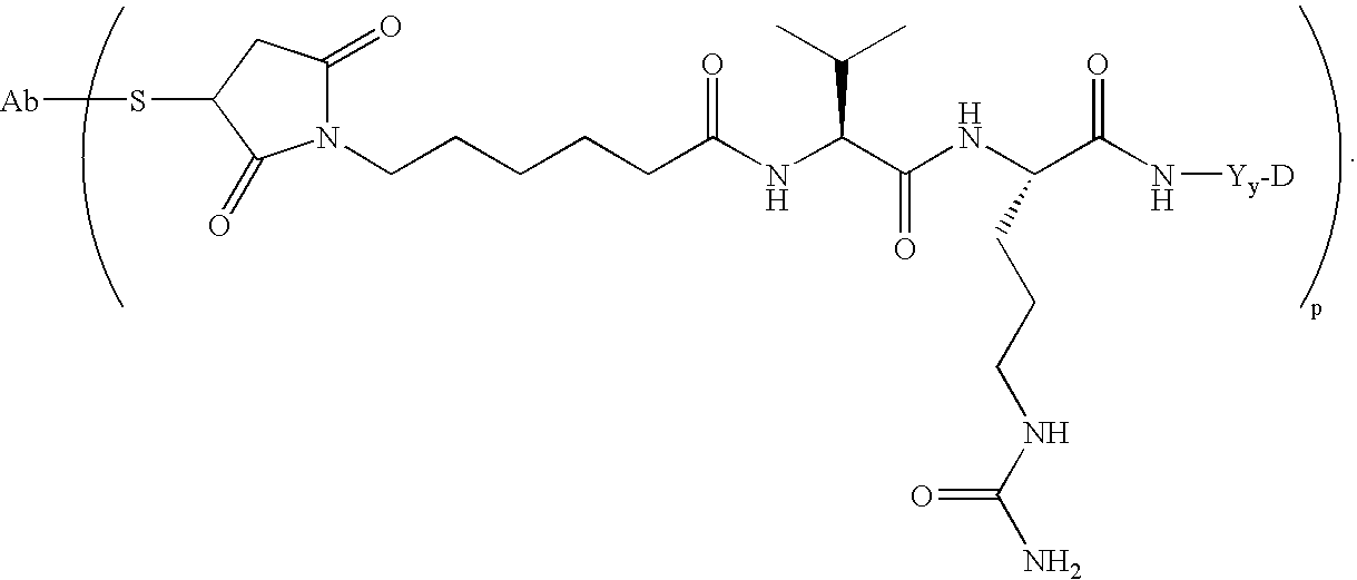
N1(CCCCCC(NC(C(NC(C(N[Yy-D])=O)CCCNC(N)=O)=O)C(C)C)=O)C(=O)CC(S[Ab])C1=O
